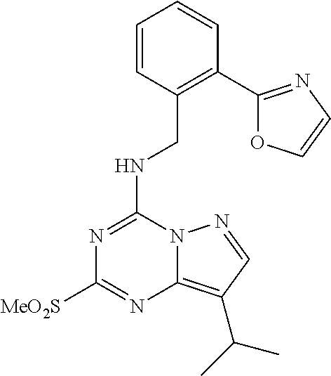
N(C1=NC([MeO2S])=NC2=C(C(C)C)C=NN12)CC1=C(C2=NC=CO2)C=CC=C1
